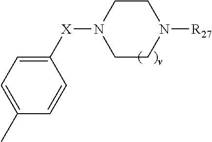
C1=CC(C)=CC=C1[X]N1CCN([R27])CC1
